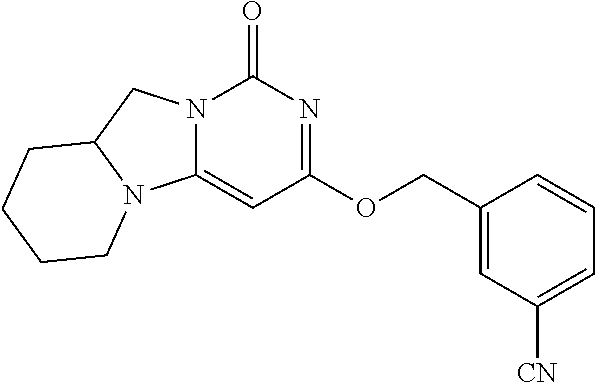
C1=C([CN])C=C(COC2=NC(=O)N3C(=C2)N2C(C3)CCCC2)C=C1
